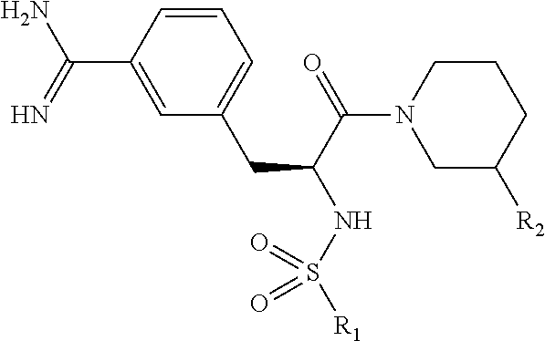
C1=CC(C(=N)N)=CC(CC(NS([R1])(=O)=O)C(=O)N2CC([R2])CCC2)=C1
